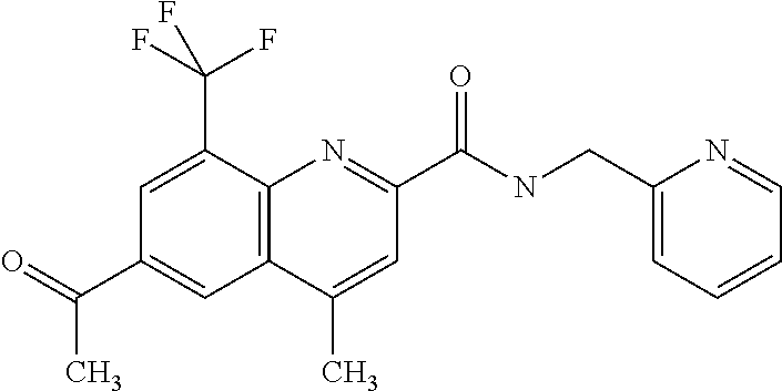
C1(C)=CC(C(=O)NCC2=CC=CC=N2)=NC2=C1C=C(C(C)=O)C=C2C(F)(F)F
